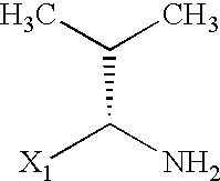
C(C(C)C)(N)[X1]
